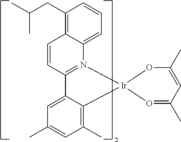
C12=N(C3=CC=CC(CC(C)C)=C3C=C1)[Ir]1(C3=C(C)C=C(C)C=C23)O=C(C)C=C(C)O1
